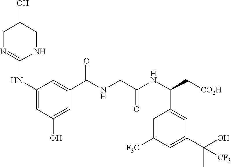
C1N=C(NC2=CC(O)=CC(C(NCC(NC(C[CO2H])C3=CC(C(C)(O)[CF3])=CC([F3C])=C3)=O)=O)=C2)NCC1O
